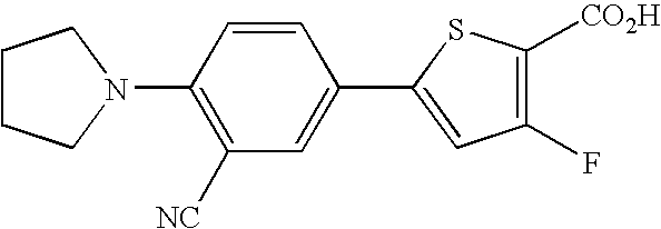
C1(N2CCCC2)=C([NC])C=C(C2=CC(F)=C([CO2H])S2)C=C1
